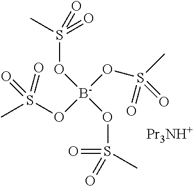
CS(O[B-](OS(C)(=O)=O)(OS(=O)(=O)C)OS(=O)(=O)C)(=O)=O.[Pr3NH+]
